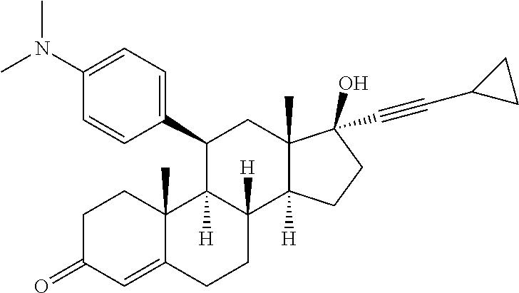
CN(C1=CC=C(C2C3([H])C([H])(C4([H])C(C)(C(C#CC5CC5)(O)CC4)C2)CCC2=CC(=O)CCC23C)C=C1)C
